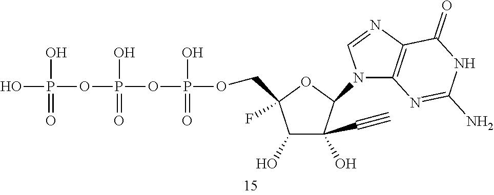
C1(O)C(O)(C#C)C(N2C3=C(N=C2)C(=O)NC(N)=N3)OC1(COP(O)(=O)OP(O)(OP(O)(O)=O)=O)F
